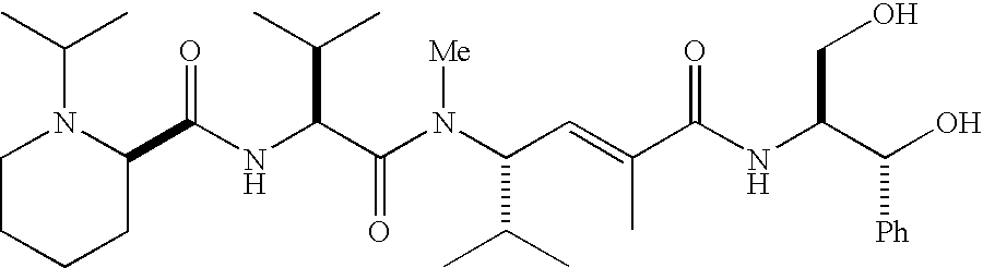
N(C(C(N(C(C(C)C)C=C(C)C(NC(C(O)[Ph])CO)=O)[Me])=O)C(C)C)C(C1N(C(C)C)CCCC1)=O
